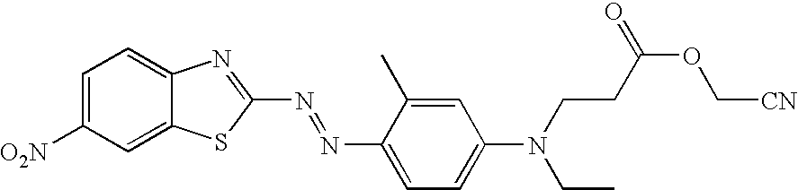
C1=C([O2N])C=C2C(=C1)N=C(N=NC1=CC=C(N(CCC(OC[CN])=O)CC)C=C1C)S2
